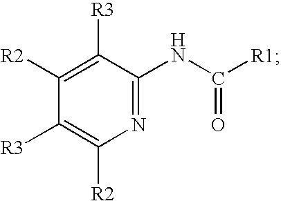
C1([R2])=C([R3])C(NC([R1])=O)=NC([R2])=C1[R3]
